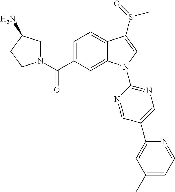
C(C1=CC=C2C(=C1)N(C1=NC=C(C3=CC(C)=CC=N3)C=N1)C=C2S(C)=O)(=O)N1CC(N)CC1
